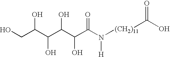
OCC(C(C(C(C(N([H])[(CH2)11]C(O)=O)=O)O)O)O)O
